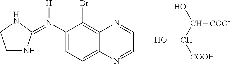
C1NC(=N(C2=CC=C3C(=C2Br)N=CC=N3)[H])NC1.OC(C([COO-])O)[COOH]
